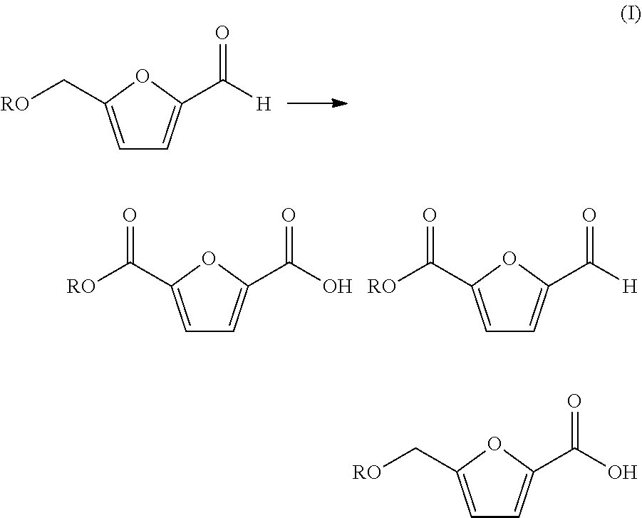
C1=C(C[RO])OC(C([H])=O)=C1.C1=C(C([RO])=O)OC(C(O)=O)=C1.C1=C(C([RO])=O)OC(C([H])=O)=C1.C1=C(C[RO])OC(C(O)=O)=C1
